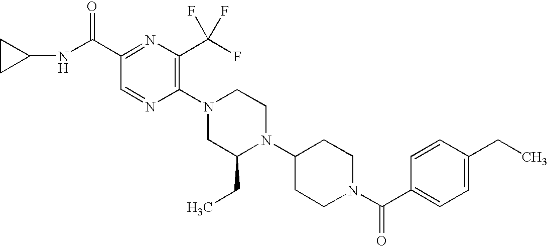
C1(C(=O)NC2CC2)=NC(C(F)(F)F)=C(N2CC(CC)N(C3CCN(C(C4=CC=C(CC)C=C4)=O)CC3)CC2)N=C1
